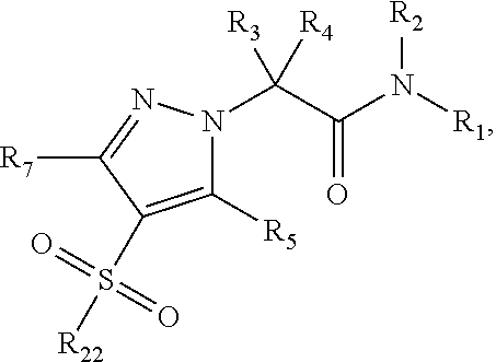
C1([R5])=C(S(=O)(=O)[R22])C([R7])=NN1C([R3])([R4])C(N([R1])[R2])=O
